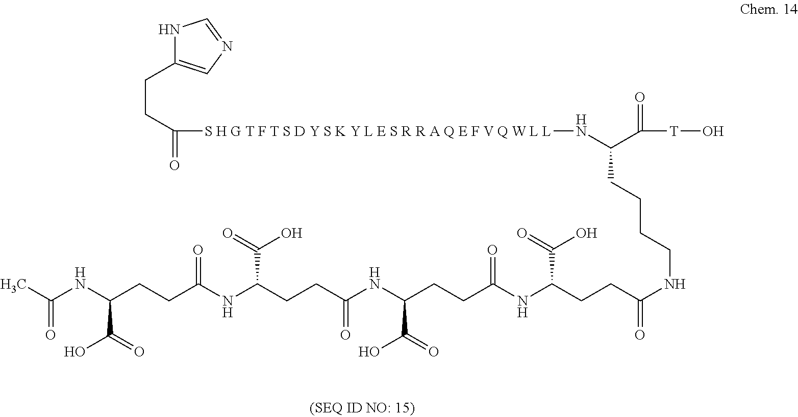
N1C(CCC(=O)[S H G T F T S D Y S K Y L E S R R A Q E F V Q W L L]NC(CCCCNC(CCC(NC(CCC(NC(CCC(NC(CCC(NC(C)=O)C(O)=O)=O)C(=O)O)=O)C(=O)O)=O)C(=O)O)=O)C(=O)[T]O)=CN=C1
